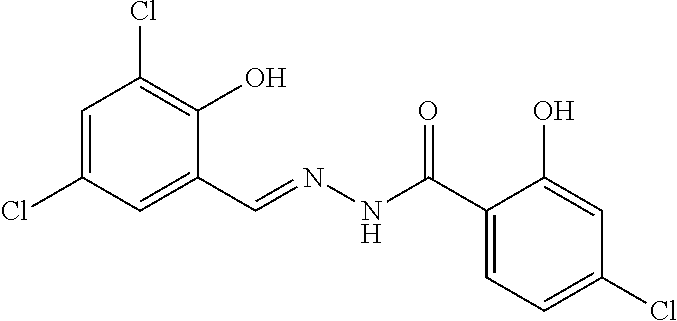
C1=C(Cl)C=C(C=NNC(C2=CC=C(Cl)C=C2O)=O)C(O)=C1Cl
